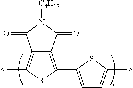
C12=C(C)SC(C3=CC=C(C)S3)=C1C(=O)N([C8H17])C2=O
